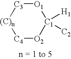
[O1]1[C3][(C)n][C4][O2][C1]1([H1])[C2]
